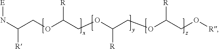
[E]NC([R])COC(COC(COC(CO[R])[R])[R])[R]
